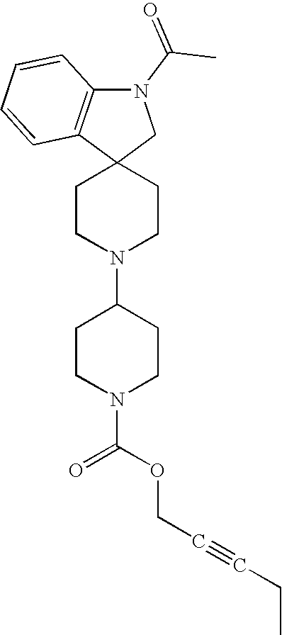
C1CN(C2CCN(C(OCC#CCC)=O)CC2)CCC12CN(C(C)=O)C1=C2C=CC=C1
